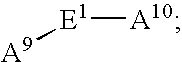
[E1]([A10])[A9]
